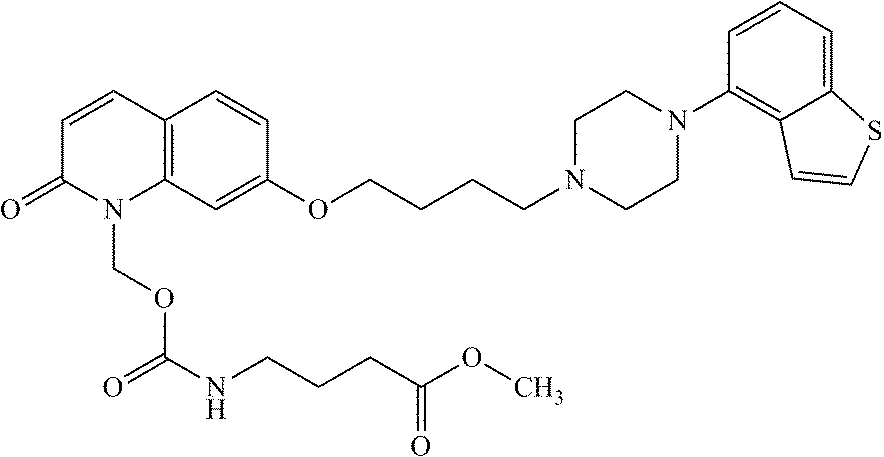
C12=C(C=C(OCCCCN3CCN(C4=C5C(=CC=C4)SC=C5)CC3)C=C1)N(COC(=O)NCCCC(OC)=O)C(=O)C=C2
